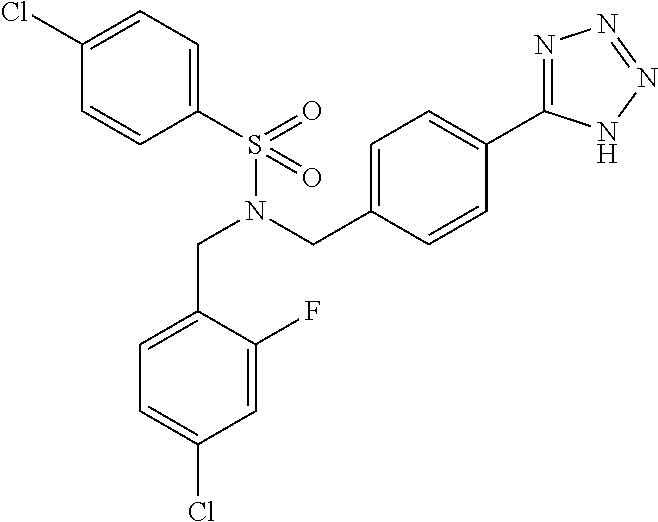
C(N(CC1=CC=C(C2=NN=NN2)C=C1)S(C1=CC=C(Cl)C=C1)(=O)=O)C1=CC=C(Cl)C=C1F
